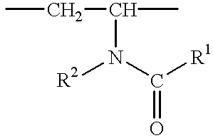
CCC(N(C([R1])=O)[R2])C
